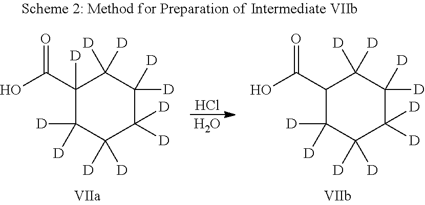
Cl.O.C1(C(O)=O)([D])C([D])([D])C([D])([D])C([D])([D])C([D])([D])C1([D])[D].C1(C(O)=O)C([D])([D])C([D])([D])C([D])([D])C([D])([D])C1([D])[D]
